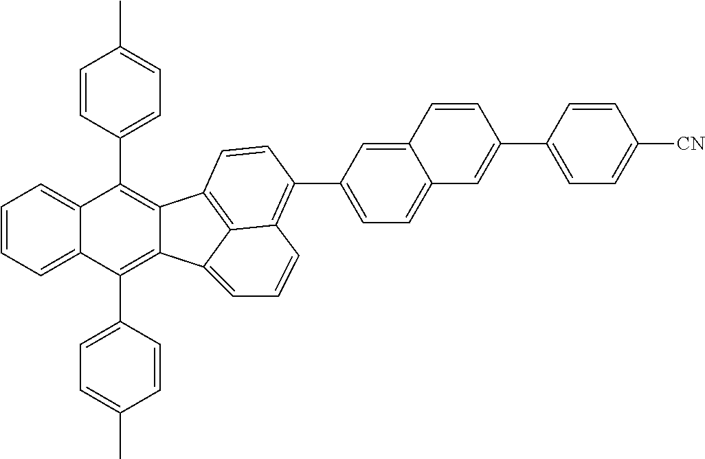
C1=CC(C2=C3C(=C(C4=CC=C(C)C=C4)C4=CC=CC=C24)C2=CC=CC4=C(C5=CC=C6C(=C5)C=CC(C5=CC=C([CN])C=C5)=C6)C=CC3=C24)=CC=C1C
